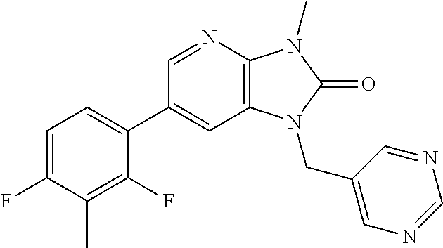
C1=C(F)C(C)=C(F)C(C2=CC3=C(N=C2)N(C)C(=O)N3CC2=CN=CN=C2)=C1
